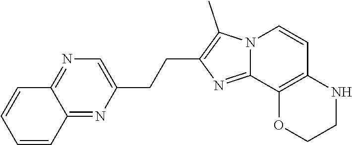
C(C1=CN=C2C(=N1)C=CC=C2)CC1=C(C)N2C(=N1)C1=C(C=C2)NCCO1
